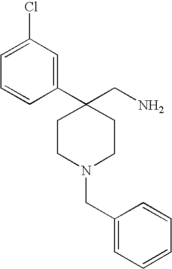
C1CC(C2=CC(Cl)=CC=C2)(CN)CCN1CC1=CC=CC=C1
